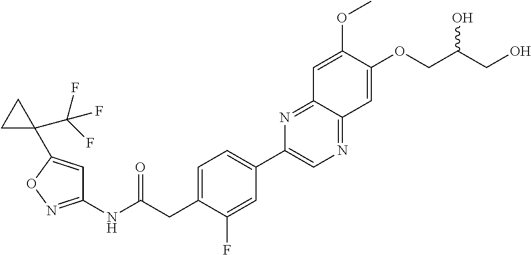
C1(NC(CC2=CC=C(C3=CN=C4C(=N3)C=C(OC)C(OCC(CO)O)=C4)C=C2F)=O)=NOC(C2(C(F)(F)F)CC2)=C1
